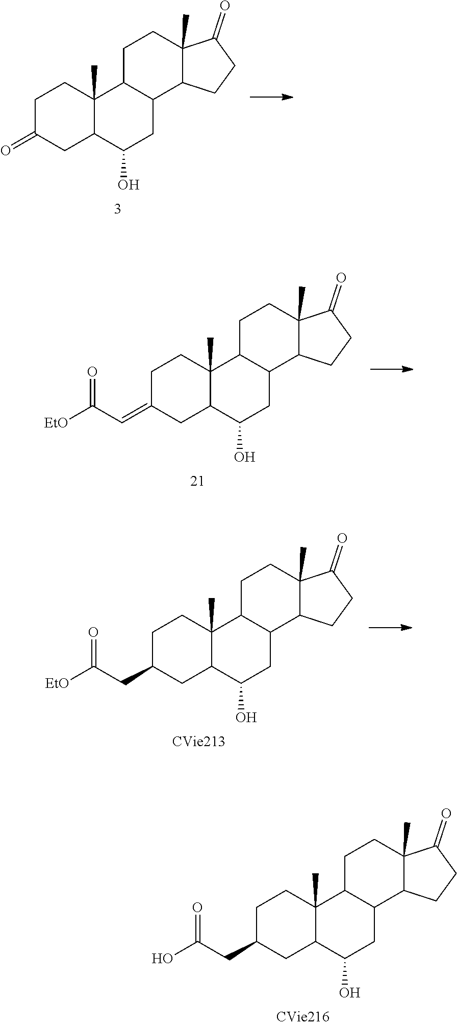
C1C(=O)CC2C(C)(C1)C1C(CC2O)C2C(C)(CC1)C(=O)CC2.C1C(CC(O)=O)CC2C(C)(C1)C1C(CC2O)C2C(C)(CC1)C(=O)CC2.C1C(=CC([EtO])=O)CC2C(C)(C1)C1C(CC2O)C2C(C)(CC1)C(=O)CC2.C1C(CC([EtO])=O)CC2C(C)(C1)C1C(CC2O)C2C(C)(CC1)C(=O)CC2
